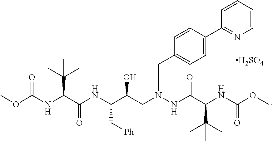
O(C(NC(C(NC(C(CN(NC(C(NC(OC)=O)C(C)(C)C)=O)CC1=CC=C(C2=NC=CC=C2)C=C1)O)C[Ph])=O)C(C)(C)C)=O)C.[H2SO4]
